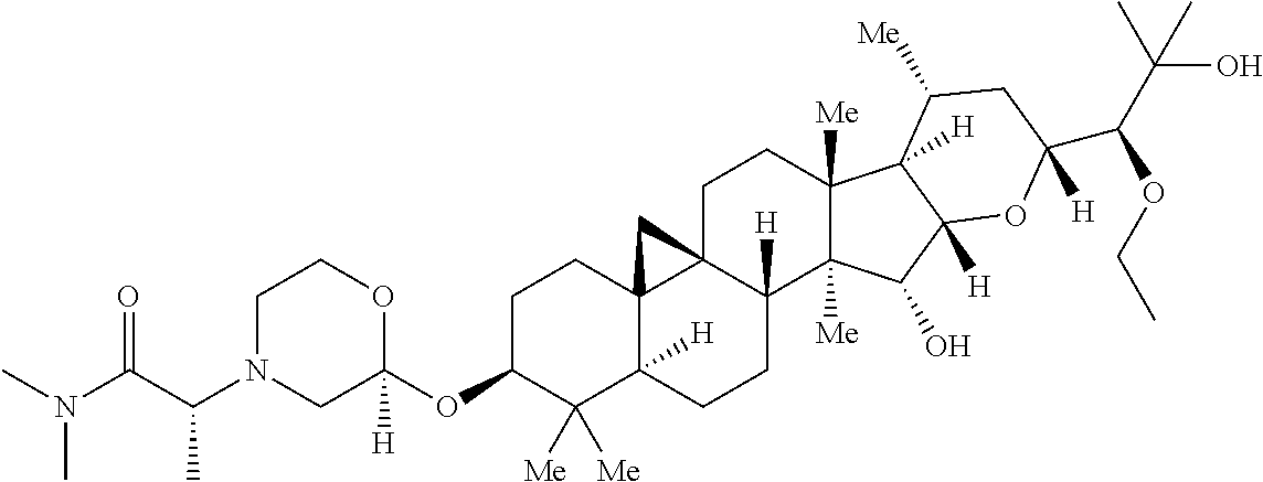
C1C(OC2([H])OCCN(C(C(N(C)C)=O)C)C2)C([Me])([Me])C2([H])C3(C1)C1(CCC4([Me])C([Me])(C(O)C5([H])C4([H])C([Me])CC(C(C(C)(C)O)OCC)([H])O5)C1([H])CC2)C3
